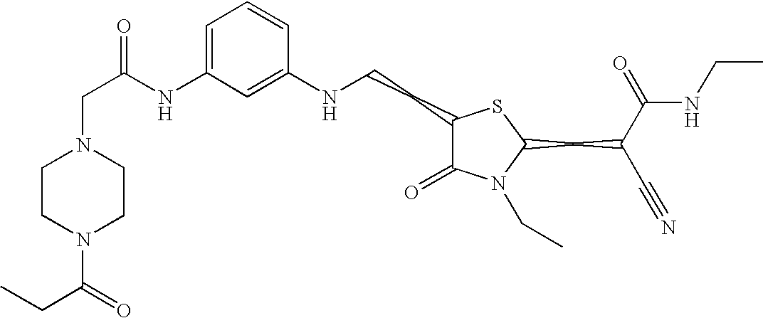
C1=C(NC(=O)CN2CCN(C(=O)CC)CC2)C=C(NCCC2C(=O)N(CC)C(CC(C#N)C(=O)NCC)S2)C=C1
